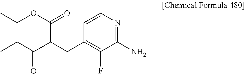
C1=CN=C(N)C(F)=C1CC(C(CC)=O)C(OCC)=O
